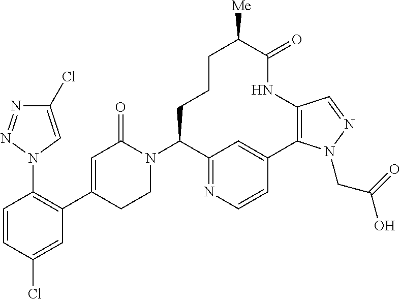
C1=CC(Cl)=CC(C2=CC(=O)N(C3C4=NC=CC(=C4)C4=C(NC(=O)C([Me])CCC3)C=NN4CC(O)=O)CC2)=C1N1C=C(Cl)N=N1
